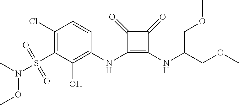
C1(Cl)=C(S(N(C)OC)(=O)=O)C(O)=C(NC2=C(NC(COC)COC)C(=O)C2=O)C=C1
